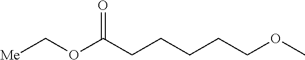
C(OC(CCCCCOC)=O)[Me]
